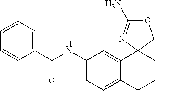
C1(NC(C2=CC=CC=C2)=O)=CC=C2C(=C1)C1(CC(C)(C)C2)N=C(N)OC1
